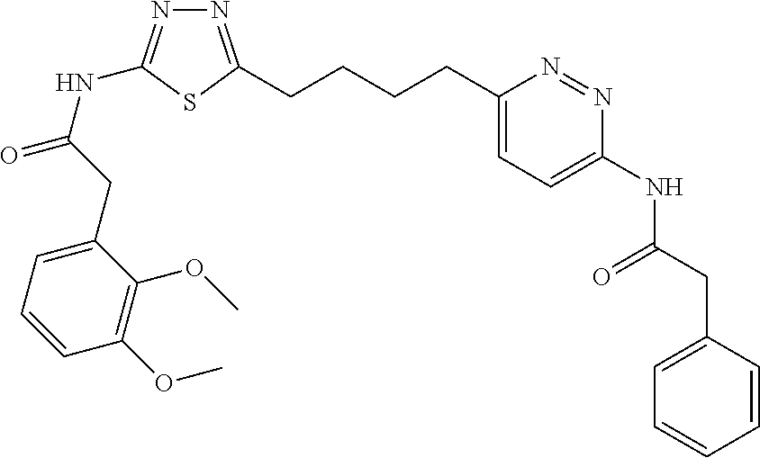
C1(CCCCC2=NN=C(NC(=O)CC3=CC=CC(OC)=C3OC)S2)=CC=C(NC(CC2=CC=CC=C2)=O)N=N1
